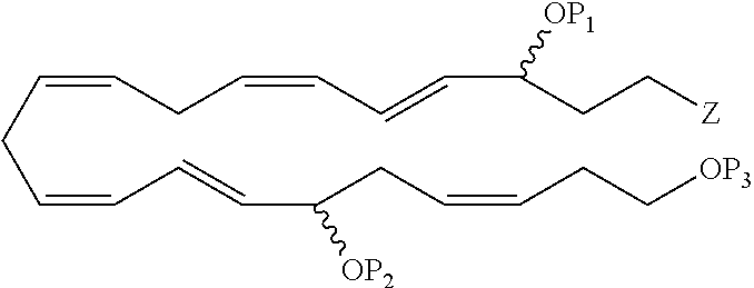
C(=CCC=CC=CC(CC=CCC[OP3])[OP2])CC=CC=CC(CC[Z])[OP1]
